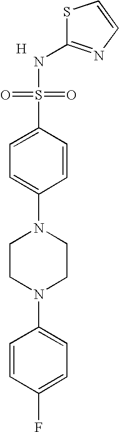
S1C(NS(=O)(=O)C2=CC=C(N3CCN(C4=CC=C(F)C=C4)CC3)C=C2)=NC=C1.[H]
